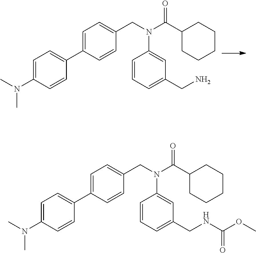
C1=C(N(C)C)C=CC(C2=CC=C(CN(C(C3CCCCC3)=O)C3=CC(CN)=CC=C3)C=C2)=C1.C1=C(N(C)C)C=CC(C2=CC=C(CN(C(C3CCCCC3)=O)C3=CC(CNC(OC)=O)=CC=C3)C=C2)=C1
